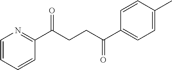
C1(C(CCC(C2=CC=C(C)C=C2)=O)=O)=NC=CC=C1
